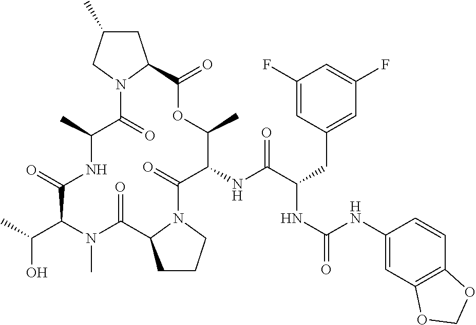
C(O)(C1N(C)C(=O)C2N(C(=O)C(NC(C(CC3=CC(F)=CC(F)=C3)NC(=O)NC3=CC4=C(C=C3)OCO4)=O)C(C)OC(=O)C3N(C(=O)C(C)NC1=O)CC(C)C3)CCC2)C
